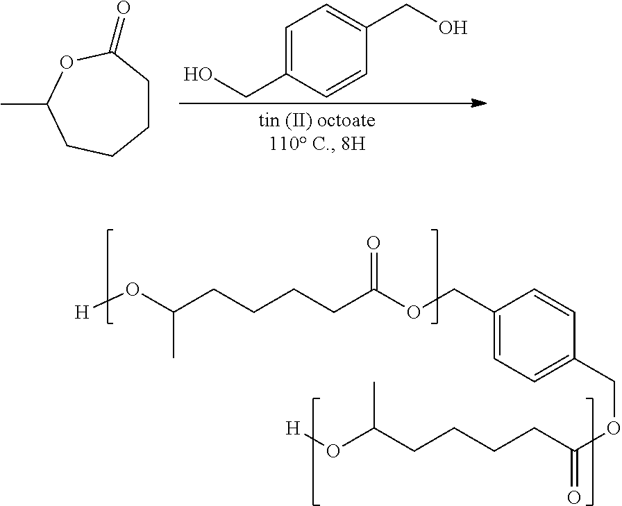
C1CC(=O)OC(C)CC1.C1=C(CO)C=CC(CO)=C1.C1(COC(CCCCC(O[H])C)=O)=CC=C(COC(=O)CCCCC(O[H])C)C=C1
